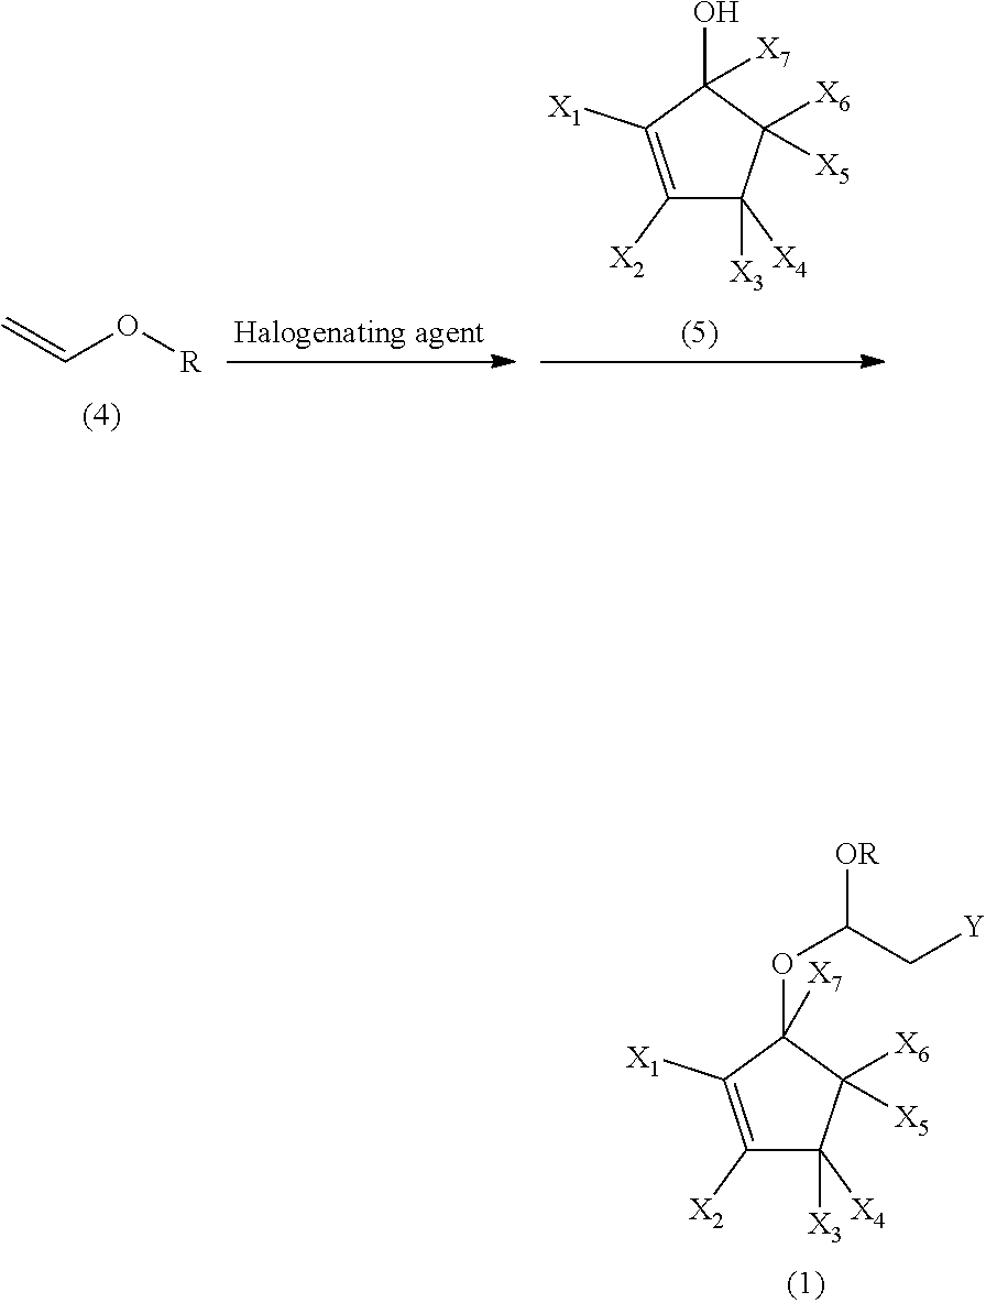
C1([X2])=C([X1])C(O)([X7])C([X6])([X5])C1([X4])[X3].C(O[R])=C.C1([X2])=C([X1])C(OC([OR])C[Y])([X7])C([X6])([X5])C1([X4])[X3]
